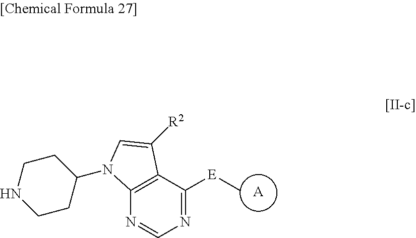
C12=C(C([E]C)=NC=N1)C([R2])=CN2C1CCNCC1.[A]
